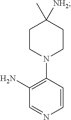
C1N(C2=C(N)C=NC=C2)CCC(C)([NH2])C1
